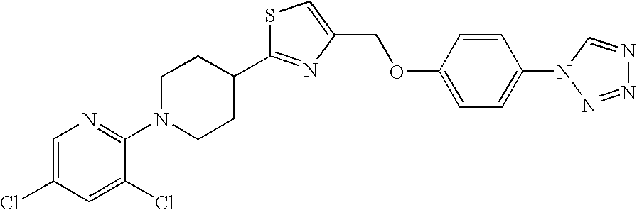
C1=C(Cl)C=C(Cl)C(N2CCC(C3=NC(COC4=CC=C(N5N=NN=C5)C=C4)=CS3)CC2)=N1
